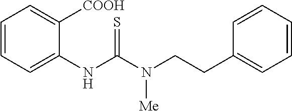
C1=C(NC(N(CCC2=CC=CC=C2)[Me])=S)C([COOH])=CC=C1
